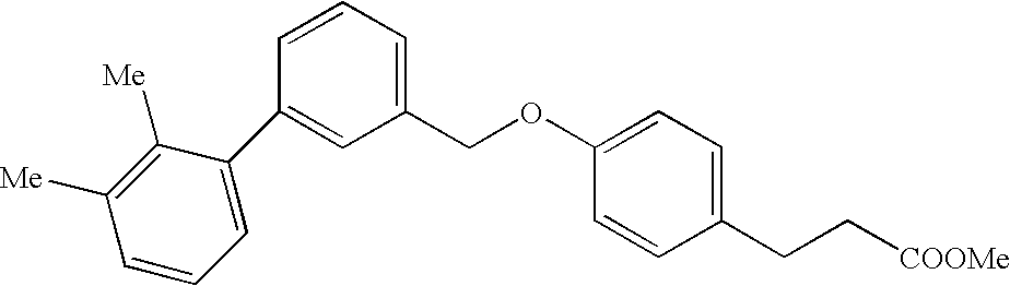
C1(C2=CC(COC3=CC=C(CC[COOMe])C=C3)=CC=C2)=CC=CC([Me])=C1[Me]
